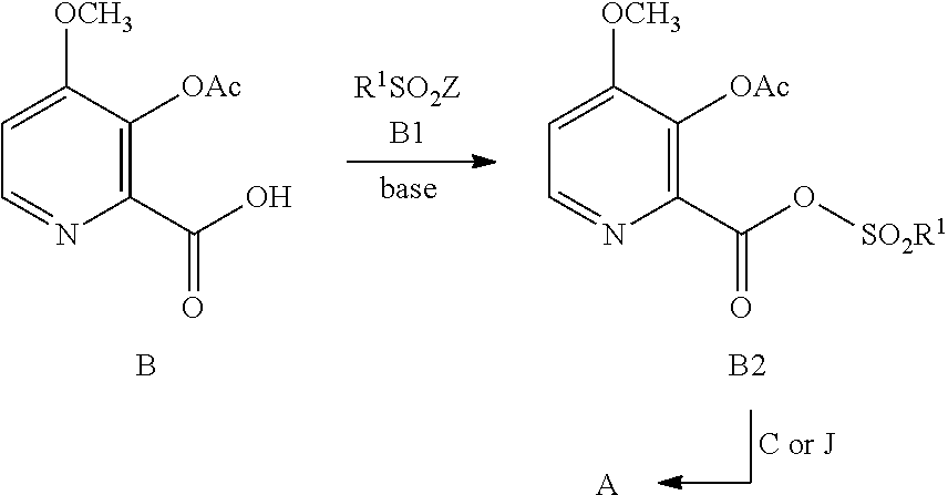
C1=C([OCH3])C([OAc])=C(C(O)=O)N=C1.B.C1=C([OCH3])C([OAc])=C(C(O[SO2R1])=O)N=C1.[B2].[A]
